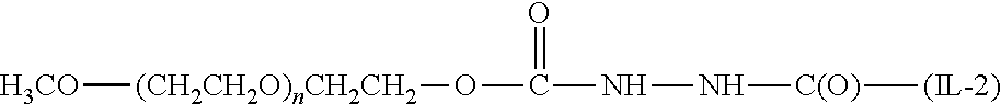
[H3CO][(CH2CH2O)nCH2CH2]OC(NN[C(O)][(IL-2)])=O
